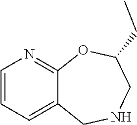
C1=CC=C2C(=N1)OC(CC)CNC2
